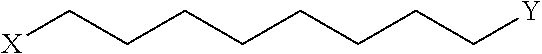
[X]CCCCCCCC[Y]
